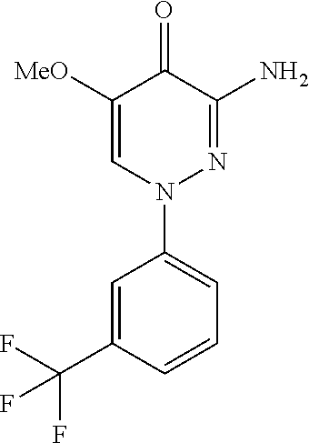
C1([MeO])=CN(C2=CC=CC(C(F)(F)F)=C2)N=C(N)C1=O
